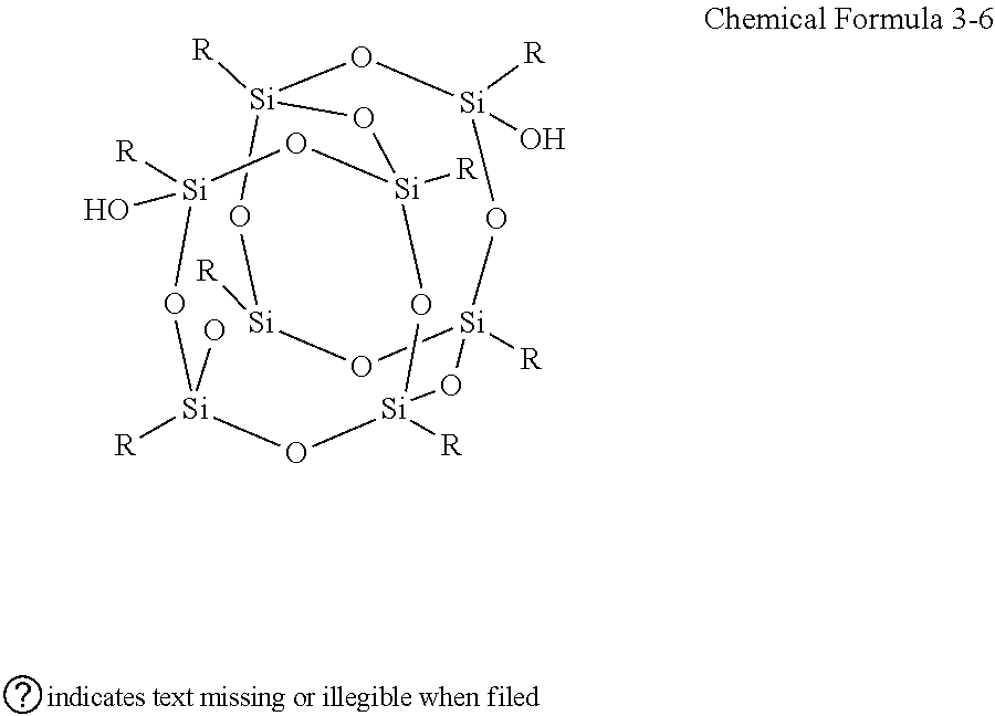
[Si]12([R])O[Si]([R])(O)O[Si]([R])(O[Si]([R])O1)O[Si]1([R])O[Si](O)([R])O[Si]([R])(O)O[Si]([R])(O1)O2
